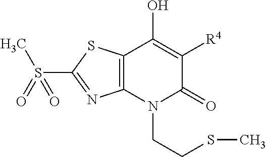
C12=C(N(CCSC)C(=O)C([R4])=C1O)N=C(S(C)(=O)=O)S2
